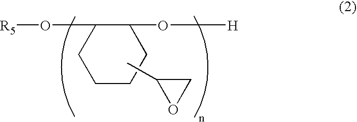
C1(O[R5])CCCCC1O[H].CC1CO1
